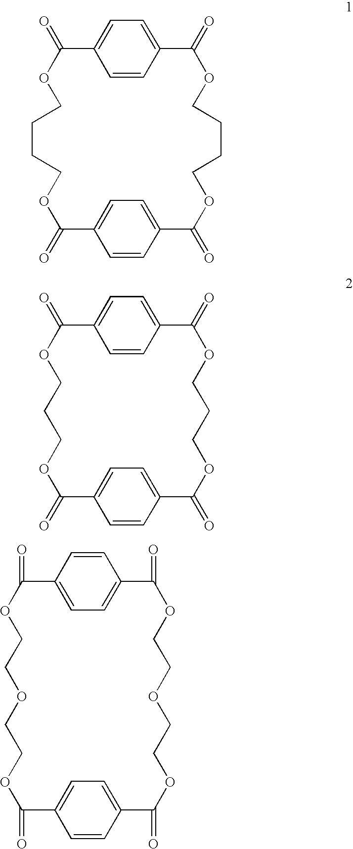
C1=CC2=CC=C1C(=O)OCCCCOC(=O)C1=CC=C(C(=O)OCCCCOC2=O)C=C1.C1=CC2=CC=C1C(=O)OCCCOC(=O)C1=CC=C(C=C1)C(=O)OCCCOC2=O.C1=C2C=CC(=C1)C(=O)OCCOCCOC(=O)C1=CC=C(C(=O)OCCOCCOC2=O)C=C1
